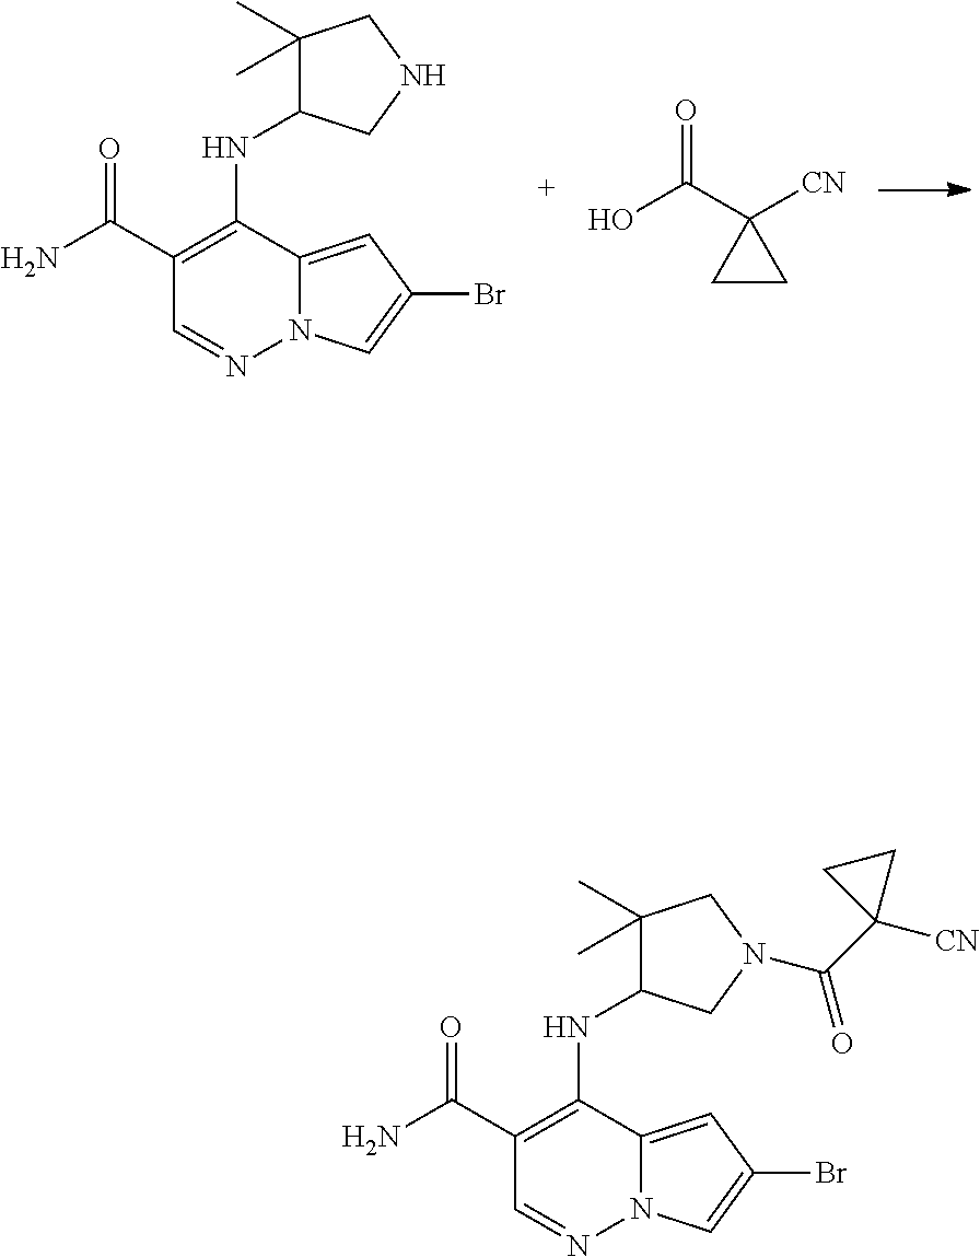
C1(C(N)=O)=C(NC2C(C)(C)CNC2)C2=CC(Br)=CN2N=C1.OC(C1([CN])CC1)=O.C1(C(N)=O)=C(NC2C(C)(C)CN(C(C3([CN])CC3)=O)C2)C2=CC(Br)=CN2N=C1
